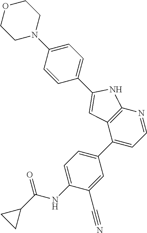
C1=NC2=C(C(C3=CC=C(NC(C4CC4)=O)C(C#N)=C3)=C1)C=C(C1=CC=C(N3CCOCC3)C=C1)N2
